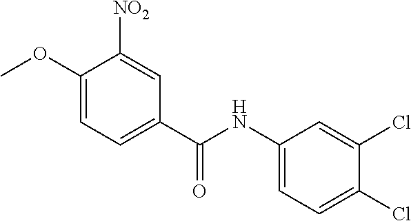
C1(OC)=CC=C(C(=O)NC2=CC=C(Cl)C(Cl)=C2)C=C1[NO2]
